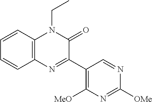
C1=CC2=C(C=C1)N=C(C1=C([MeO])N=C([OMe])N=C1)C(=O)N2CC
